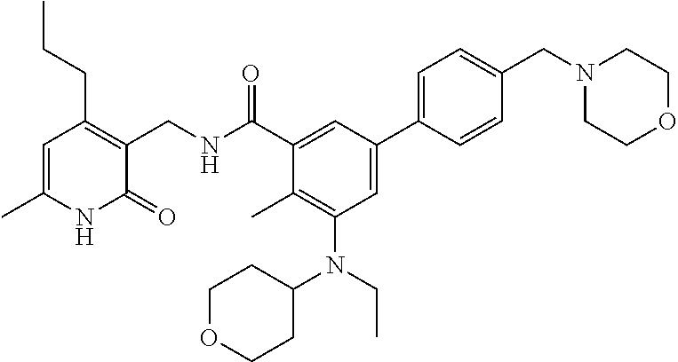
C1=C(C)NC(=O)C(CNC(C2=CC(C3=CC=C(CN4CCOCC4)C=C3)=CC(N(CC)C3CCOCC3)=C2C)=O)=C1CCC
